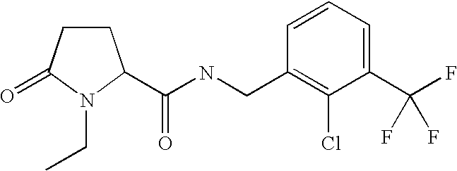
C(NCC1=C(Cl)C(C(F)(F)F)=CC=C1)(=O)C1CCC(=O)N1CC
